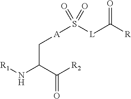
C(C([R2])=O)(N[R1])C[A]S([L]C([R])=O)(=O)=O
